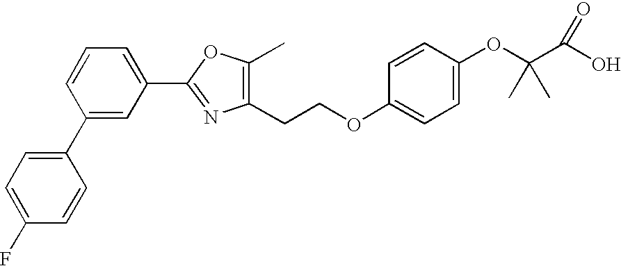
C1=C(F)C=CC(C2=CC(C3=NC(CCOC4=CC=C(OC(C(O)=O)(C)C)C=C4)=C(C)O3)=CC=C2)=C1
